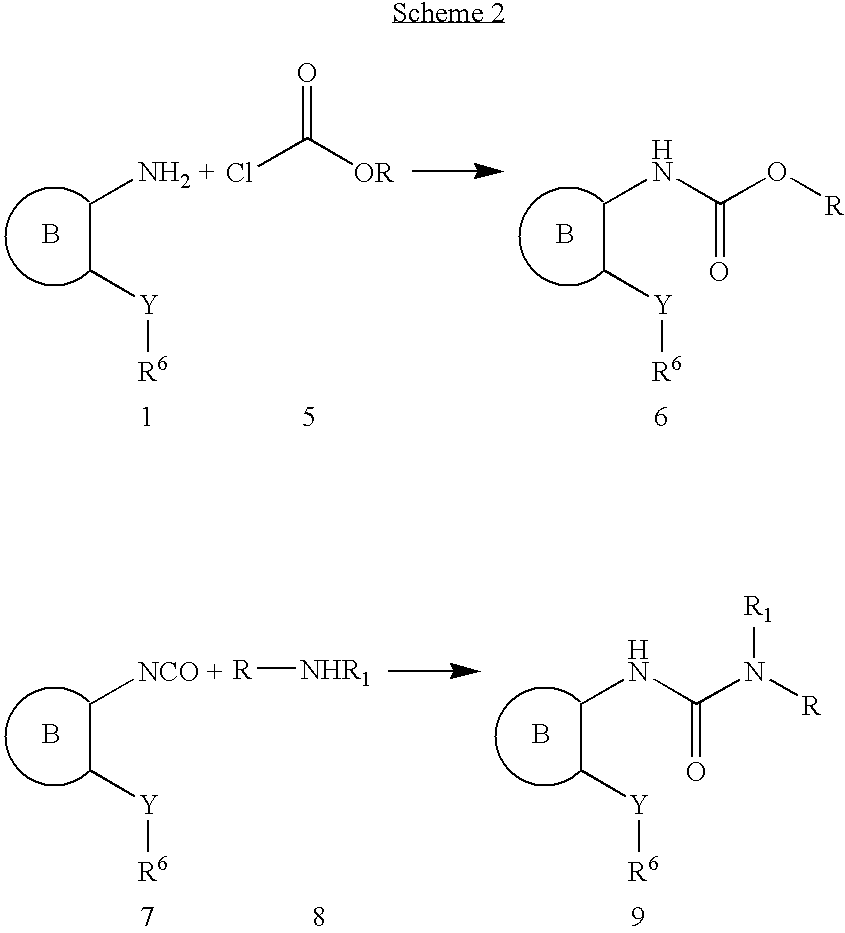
B.C(C[NH2 +])[Y][R6].B.C(CNC(O[R])=O)[Y][R6].ClC([OR])=O.B.C(C[NCO +])[Y][R6].B.C(CNC(N([R])[R1])=O)[Y][R6].[R][NHR1]
